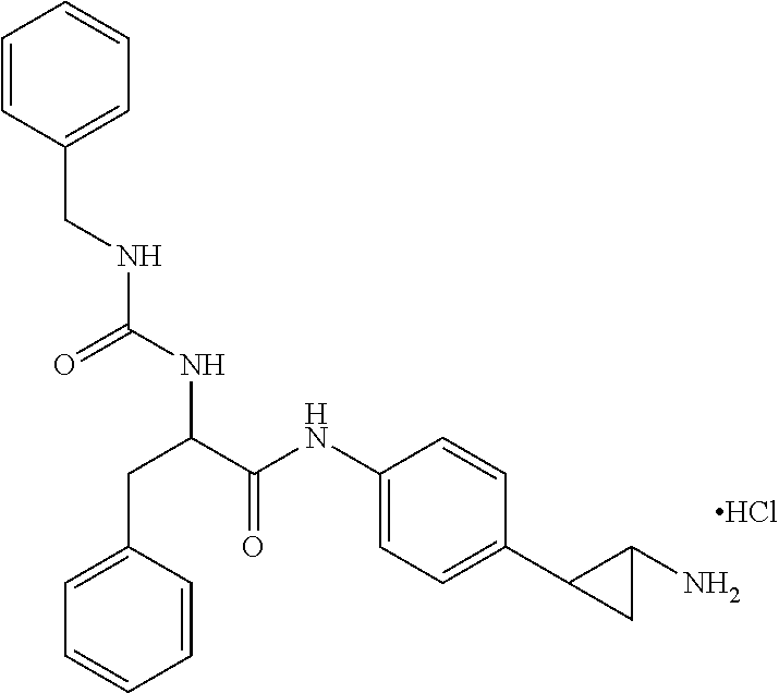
Cl.O=C(NC(CC1=CC=CC=C1)C(NC1=CC=C(C2CC2N)C=C1)=O)NCC1=CC=CC=C1
